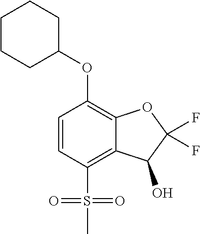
C1=CC(S(C)(=O)=O)=C2C(=C1OC1CCCCC1)OC(F)(F)C2O
